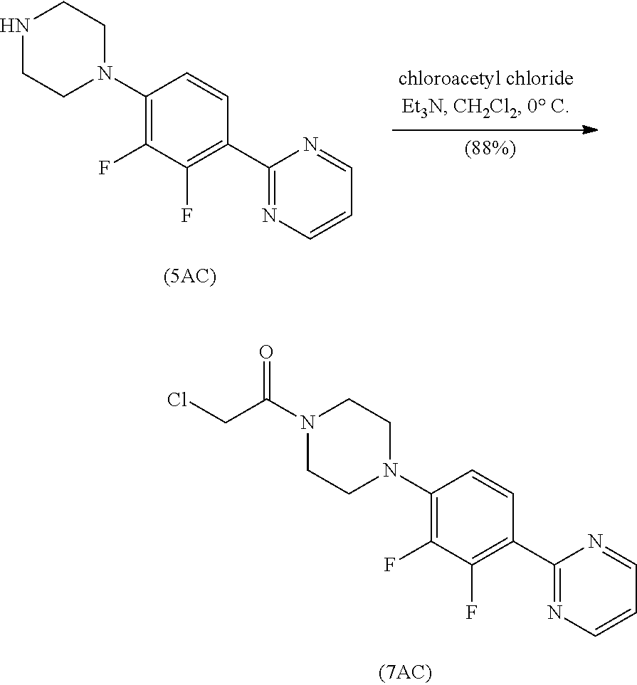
N1CCN(C2=C(F)C(F)=C(C3=NC=CC=N3)C=C2)CC1.N1(C(=O)CCl)CCN(C2=C(F)C(F)=C(C3=NC=CC=N3)C=C2)CC1
